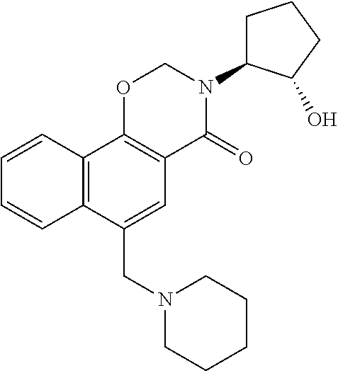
N1(CC2=CC3=C(C4=C2C=CC=C4)OCN(C2CCCC2O)C3=O)CCCCC1
